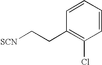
C1=CC(CC[SCN])=C(Cl)C=C1
